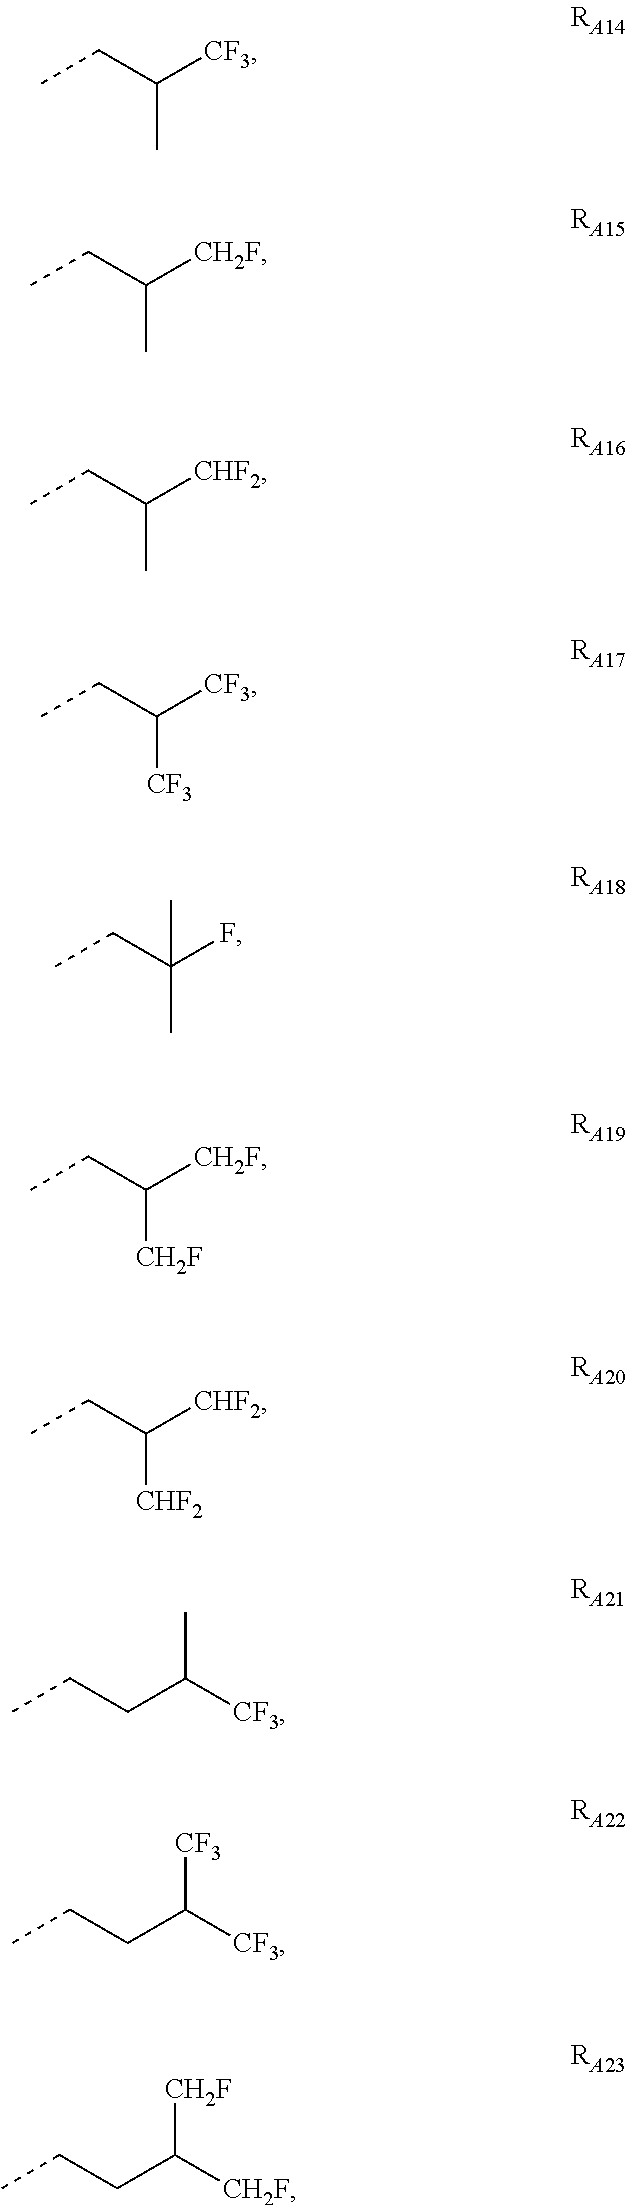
CCC([CF3])C.CCC([CH2F])C.CCC([CHF2])C.CCC([CF3])[CF3].CCC(F)(C)C.CCC([CH2F])[CH2F].CCC([CHF2])[CHF2].CCCC([CF3])C.CCCC([CF3])[CF3].CCCC([CH2F])[CH2F]
